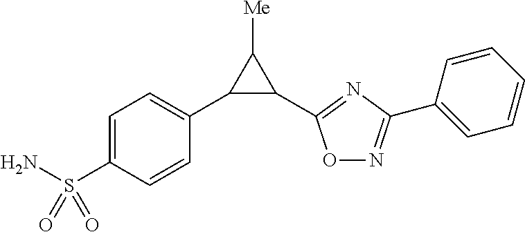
C1=C(S(N)(=O)=O)C=CC(C2C(C3=NC(C4=CC=CC=C4)=NO3)C2[Me])=C1
